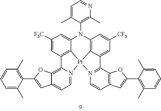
C1([F3C])=CC2=C3C(=C1)N(C1=C(C)N=CC=C1C)C1=C4C(=CC([CF3])=C1)C1=N(C=CC5=C1OC(C1=C(C)C=CC=C1C)=C5)[Pt]34N1=CC=C3C(=C21)OC(C1=C(C)C=CC=C1C)=C3
